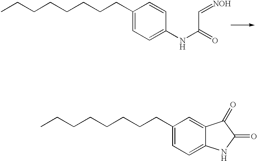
CCCCCCCCC1=CC=C2C(=C1)C(=O)C(=O)N2.CCCCCCCCC1=CC=C(NC(C=[NOH])=O)C=C1
